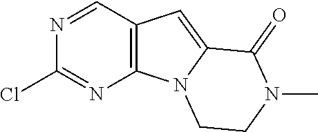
N1=CC2=C(N=C1Cl)N1C(=C2)C(=O)N(C)CC1
